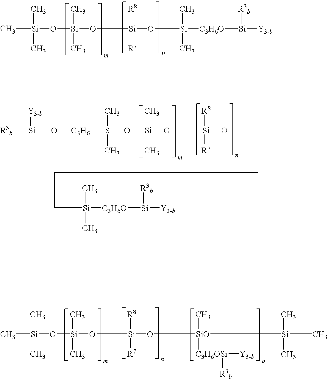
C[Si](C)(C)O[Si](C)(C)O[Si]([R8])([R7])O[Si](C)(C)[C3H6O][Si]([R3b])[Y3-b].[C3H6]([Si](C)(C)O[Si](C)(C)O[Si]([R8])([R7])OCCCC[Si](C)([C3H6O][Si]([R3b])[Y3-b])C)O[Si]([Y3-b])[R3b].C[Si](C)(C)O[Si](C)(C)O[Si]([R8])([R7])O[SiO](C)([C3H6OSi]([R3b])[Y3-b])[Si](C)(C)C
